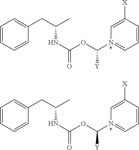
C1=CC=CC(CC(C)NC(OC([N+]2=CC=CC([X])=C2)[Y])=O)=C1.C1=CC=CC(CC(C)NC(OC([N+]2=CC=CC([X])=C2)[Y])=O)=C1
